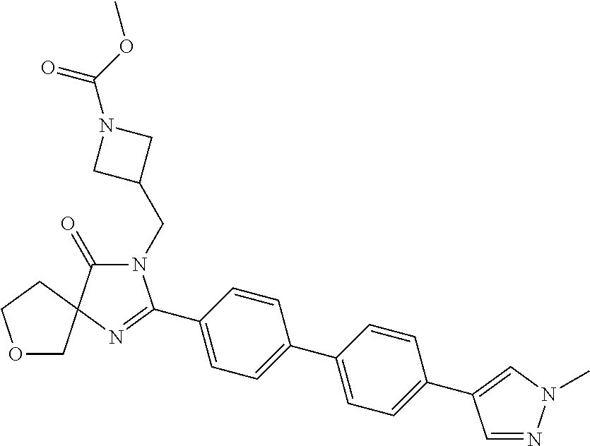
N1(CC2CN(C(OC)=O)C2)C(=O)C2(N=C1C1=CC=C(C3=CC=C(C4=CN(C)N=C4)C=C3)C=C1)CCOC2
